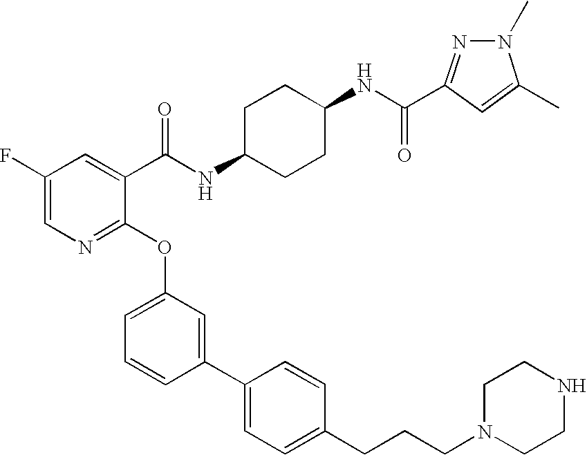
C1(F)=CN=C(OC2=CC=CC(C3=CC=C(CCCN4CCNCC4)C=C3)=C2)C(C(NC2CCC(NC(=O)C3=NN(C)C(C)=C3)CC2)=O)=C1
